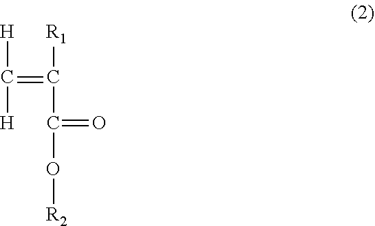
[H]C(=C([R1])C(=O)O[R2])[H]
